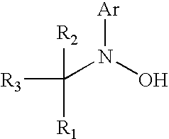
[R3]C(N(O)[Ar])([R2])[R1]
